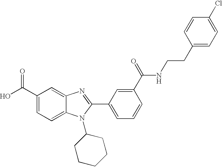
C1(C(O)=O)=CC=C2C(=C1)N=C(C1=CC=CC(C(NCCC3=CC=C(Cl)C=C3)=O)=C1)N2C1CCCCC1
